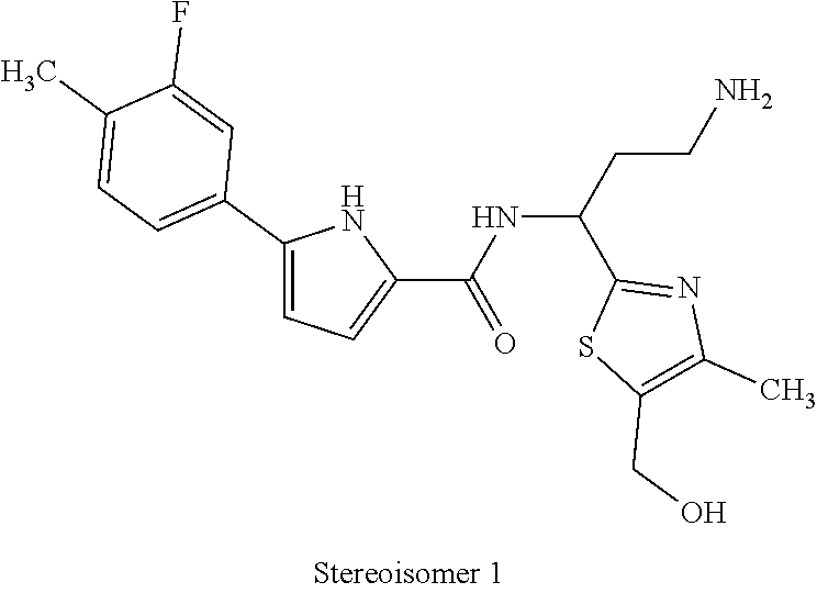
C(C(C1=NC(C)=C(CO)S1)NC(C1=CC=C(C2=CC=C(C)C(F)=C2)N1)=O)CN
